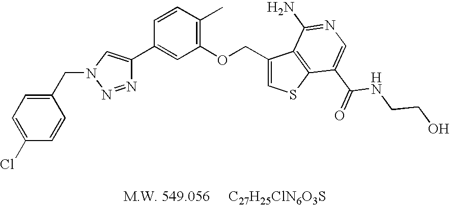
N1=NN(CC2=CC=C(Cl)C=C2)C=C1C1=CC(OCC2=CSC3=C2C(N)=NC=C3C(=O)NCCO)=C(C)C=C1
